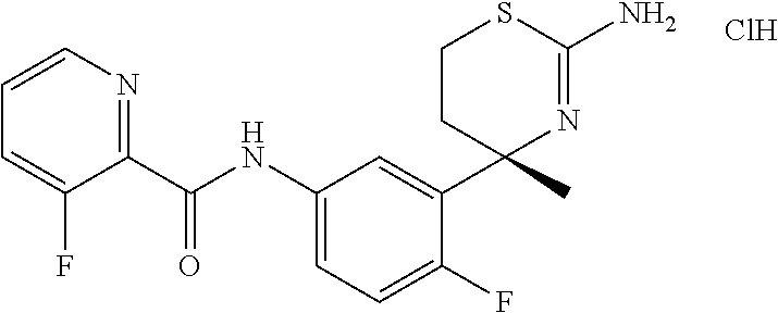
C(NC1=CC=C(F)C(C2(C)N=C(N)SCC2)=C1)(=O)C1=NC=CC=C1F.Cl
